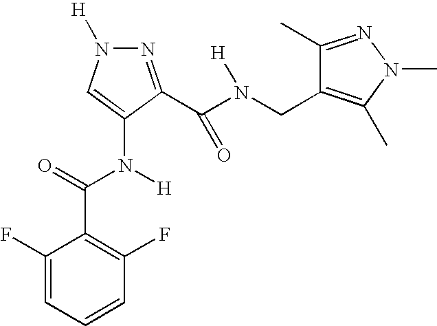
N1([H])N=C(C(N(CC2=C(C)N(C)N=C2C)[H])=O)C(N(C(=O)C2=C(F)C=CC=C2F)[H])=C1
